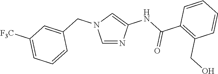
C1=NC(NC(C2=C(CO)C=CC=C2)=O)=CN1CC1=CC([F3C])=CC=C1
